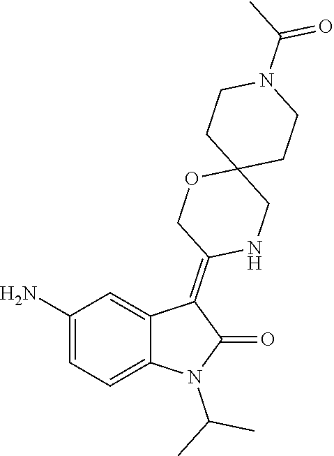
C1(N)=CC=C2C(=C1)C(=C1NCC3(OC1)CCN(C(C)=O)CC3)C(=O)N2C(C)C
